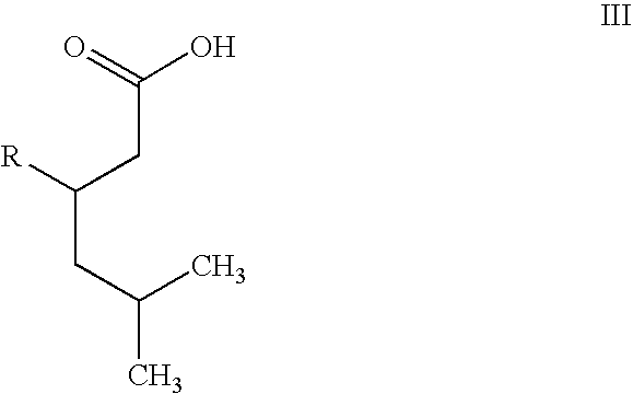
C(CC(C)C)(CC(O)=O)[R]
